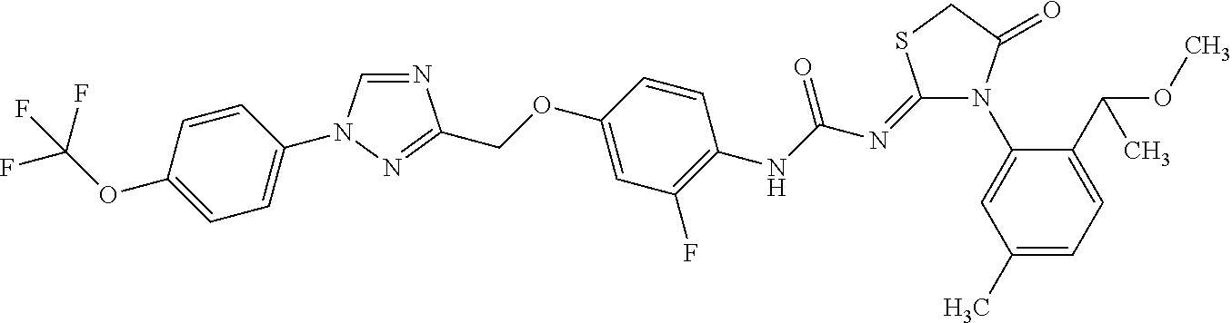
N1=CN(C2=CC=C(OC(F)(F)F)C=C2)N=C1COC1=CC(F)=C(NC(N=C2N(C3=CC(C)=CC=C3C(OC)C)C(=O)CS2)=O)C=C1
